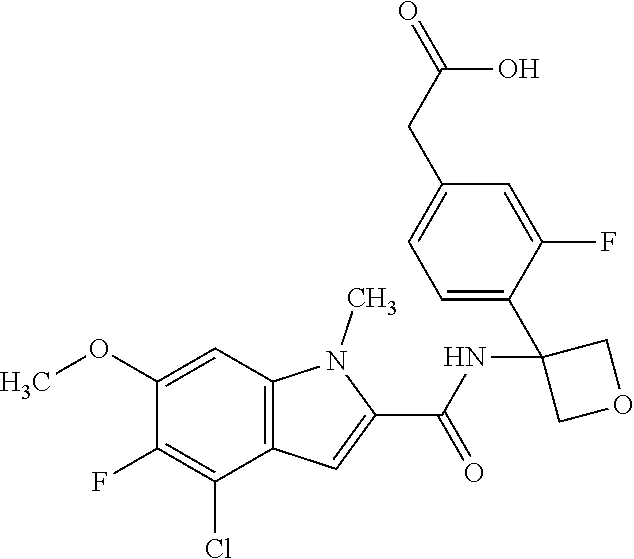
C12=C(C=C(OC)C(F)=C1Cl)N(C)C(C(NC1(C3=CC=C(CC(=O)O)C=C3F)COC1)=O)=C2
